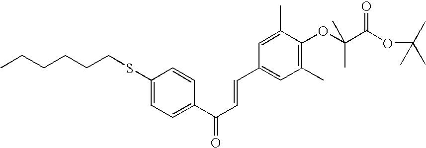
CCCCCCSC1=CC=C(C(C=CC2=CC(C)=C(OC(C)(C(OC(C)(C)C)=O)C)C(C)=C2)=O)C=C1
